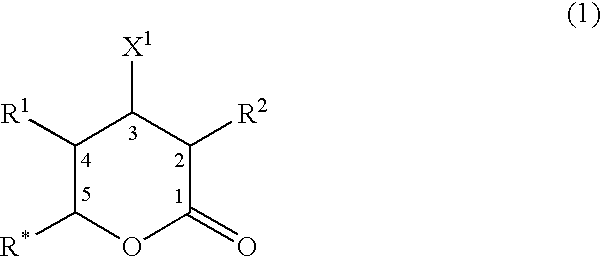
C1([R1])C([R*])OC(=O)C([R2])C1[X1]
